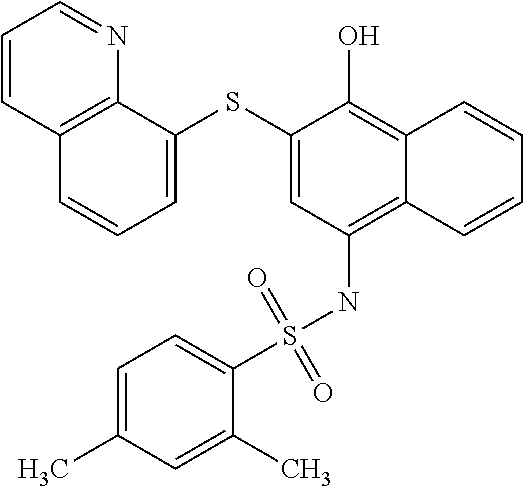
C12=C(NS(C3=CC=C(C)C=C3C)(=O)=O)C=C(SC3=CC=CC4=C3N=CC=C4)C(O)=C1C=CC=C2
